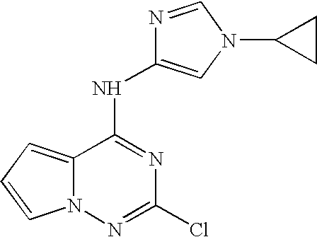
N1=CN(C2CC2)C=C1NC1=NC(Cl)=NN2C1=CC=C2
